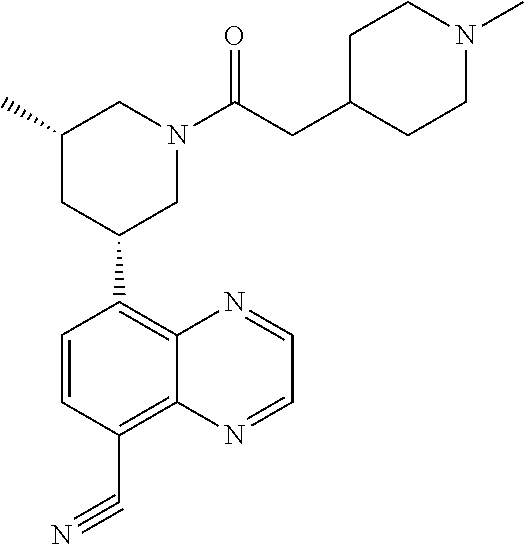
C1=CC(C#N)=C2C(=C1C1CN(C(CC3CCN(C)CC3)=O)CC(C)C1)N=CC=N2
